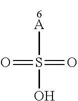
OS(=O)(=O)[A]
